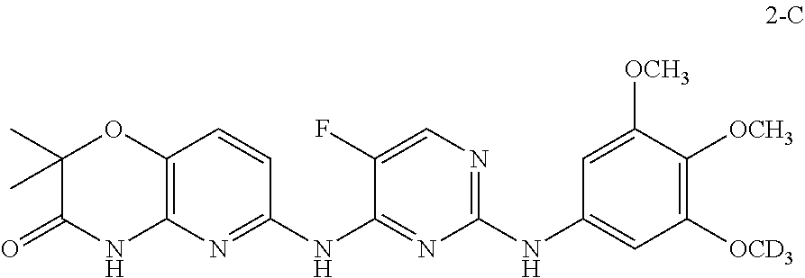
C1(C)(C)C(=O)NC2=C(O1)C=CC(NC1=NC(NC3=CC([OCD3])=C([OCH3])C([OCH3])=C3)=NC=C1F)=N2
